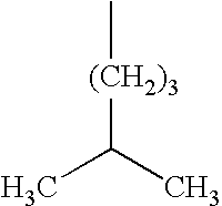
C[(CH2)3]C(C)C
